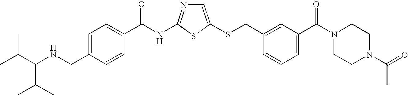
C1=C(SCC2=CC(C(N3CCN(C(=O)C)CC3)=O)=CC=C2)SC(NC(=O)C2=CC=C(CNC(C(C)C)C(C)C)C=C2)=N1
